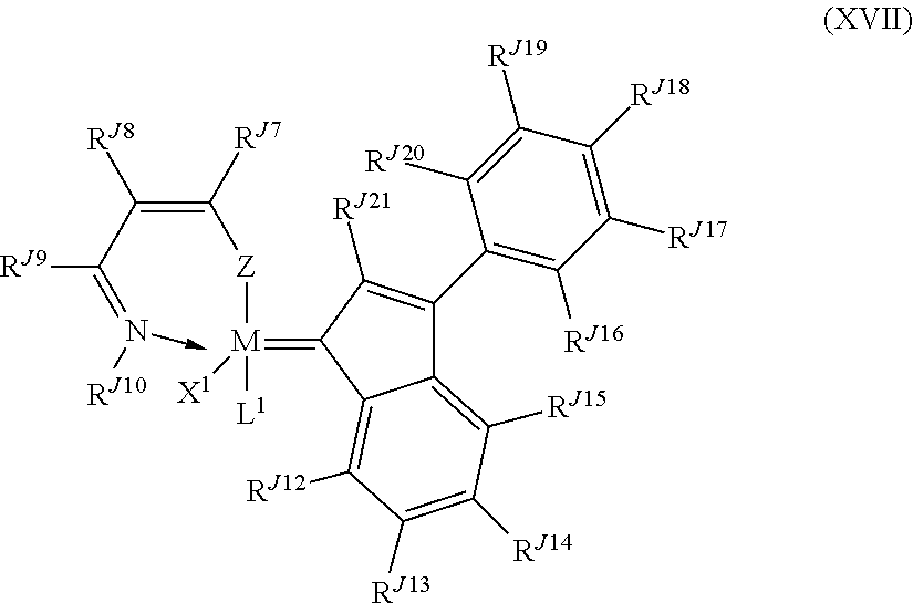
C12=C([RJ15])C([RJ14])=C([RJ13])C([RJ12])=C1C(=[M]([L1])([X1])[Z]C([RJ7])=C(C(=N([RJ10])->C)[RJ9])[RJ8])C([RJ21])=C2C1=C([RJ16])C([RJ17])=C([RJ18])C([RJ19])=C1[RJ20]
